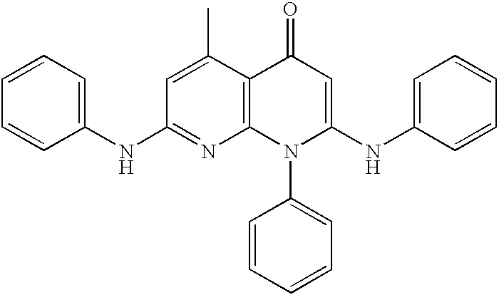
C12=C(C(C)=CC(NC3=CC=CC=C3)=N1)C(=O)C=C(NC1=CC=CC=C1)N2C1=CC=CC=C1
